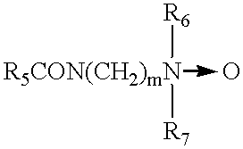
[R5CON(CH2)mN](->[O-])([R6])[R7]
